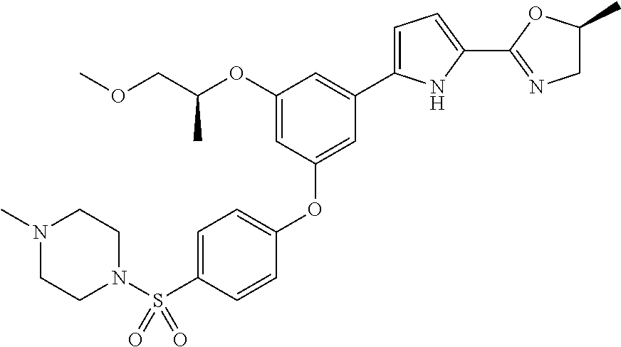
C1(OC(COC)C)=CC(OC2=CC=C(S(N3CCN(C)CC3)(=O)=O)C=C2)=CC(C2=CC=C(C3=NCC(C)O3)N2)=C1
